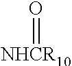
[NHCR10]=O
